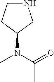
N1CCC(N(C(=O)C)C)C1
